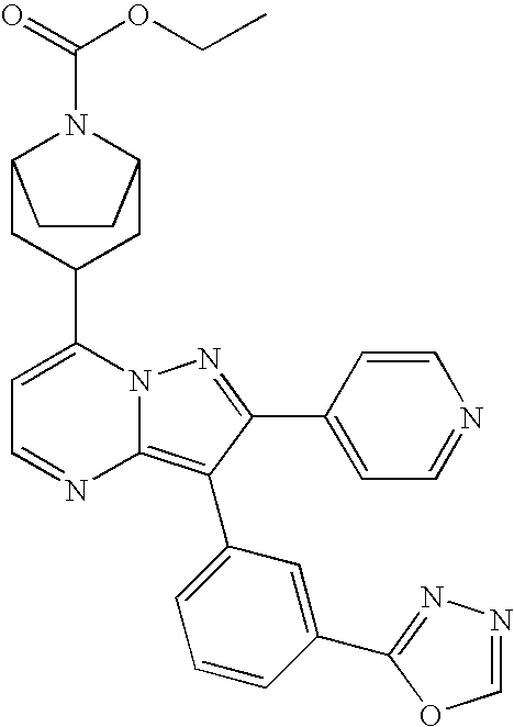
C1(C2CC3N(C(OCC)=O)C(C2)CC3)=CC=NC2=C(C3=CC=CC(C4=NN=CO4)=C3)C(C3=CC=NC=C3)=NN12
